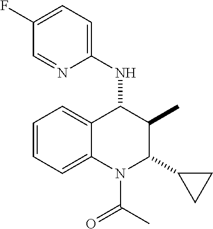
C1=CC=C2C(=C1)C(NC1=CC=C(F)C=N1)C(C)C(C1CC1)N2C(=O)C
